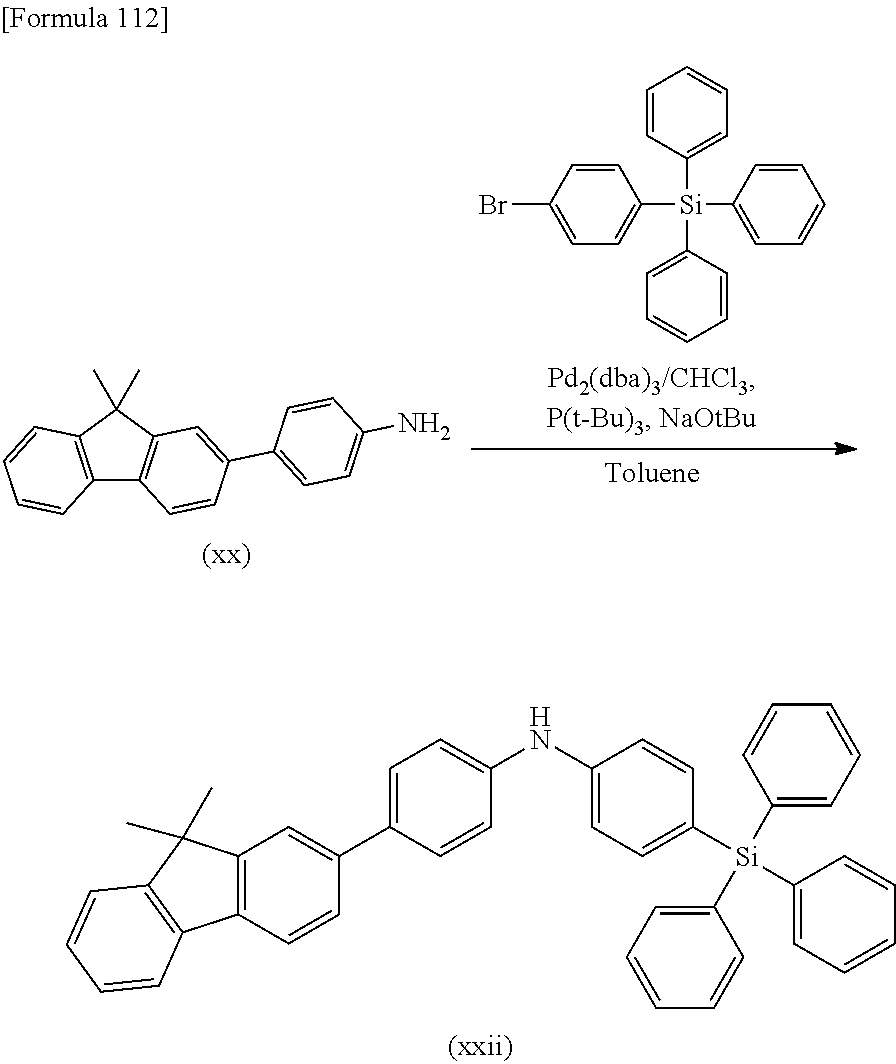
N(C1=CC=C(C2=CC3=C(C=C2)C2=C(C3(C)C)C=CC=C2)C=C1)C1=CC=C([Si](C2=CC=CC=C2)(C2=CC=CC=C2)C2=CC=CC=C2)C=C1.C1=CC(Br)=CC=C1[Si](C1=CC=CC=C1)(C1=CC=CC=C1)C1=CC=CC=C1.C12=C(C(C)(C)C3=C1C=CC(C1=CC=C(N)C=C1)=C3)C=CC=C2
